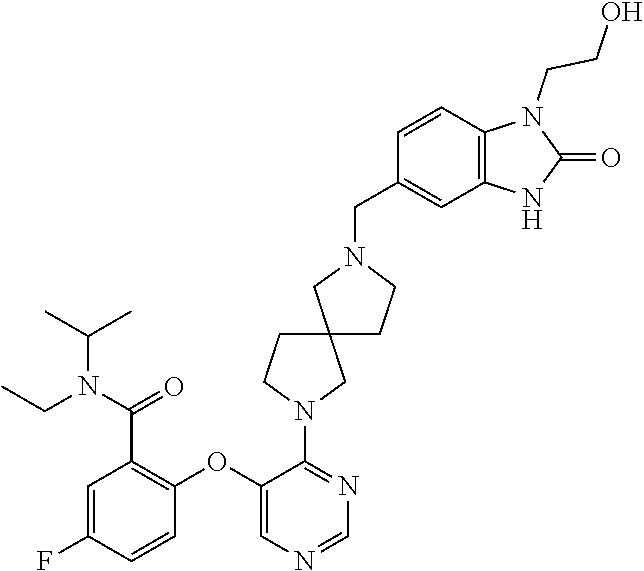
N1(CC2=CC3=C(C=C2)N(CCO)C(=O)N3)CCC2(C1)CCN(C1=NC=NC=C1OC1=C(C(N(C(C)C)CC)=O)C=C(F)C=C1)C2
